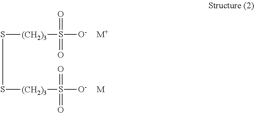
S(S[(CH2)3]S(=O)([O-])=O)[(CH2)3]S(=O)([O-])=O.[M].[M+]
